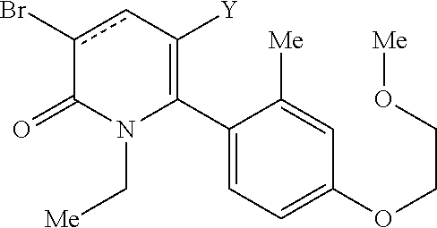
C1(C2=C([Y])cc(Br)C(=O)N2C[Me])=CC=C(OCCO[Me])C=C1[Me]
